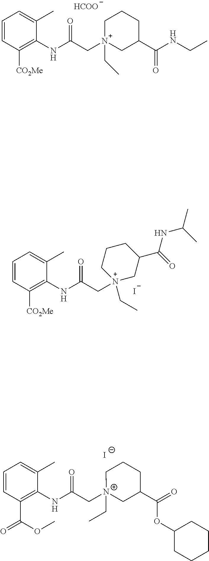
C1=CC([CO2Me])=C(NC(C[N+]2(CC)CC(C(=O)NC(C)C)CCC2)=O)C(C)=C1.[I-].C1=CC([CO2Me])=C(NC(C[N+]2(CC)CC(C(NCC)=O)CCC2)=O)C(C)=C1.[HCOO].C1=CC(C(OC)=O)=C(NC(C[N+]2(CC)CC(C(=O)OC3CCCCC3)CCC2)=O)C(C)=C1.[I-]
